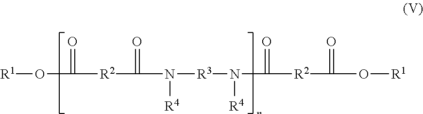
[R1]OC(=O)[R2]C(=O)N([R4])[R3]N([R4])C(=O)[R2]C(=O)O[R1]
